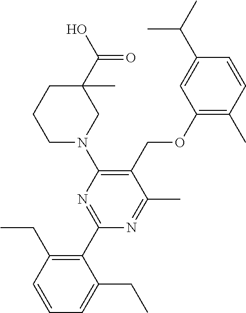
C1(C(O)=O)(C)CCCN(C2=C(COC3=C(C)C=CC(C(C)C)=C3)C(C)=NC(C3=C(CC)C=CC=C3CC)=N2)C1
